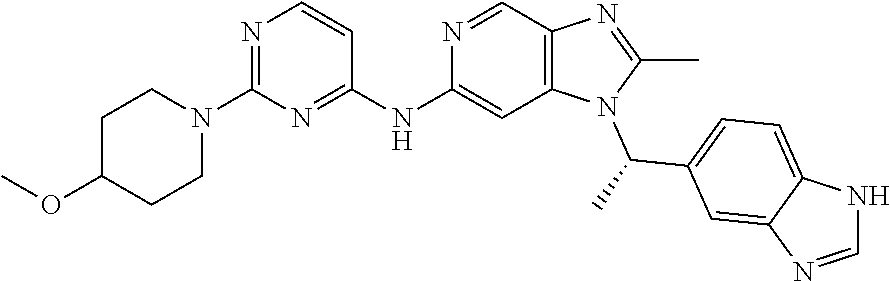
C1(OC)CCN(C2=NC=CC(NC3=CC4=C(C=N3)N=C(C)N4C(C3=CC=C4C(=C3)N=CN4)C)=N2)CC1
